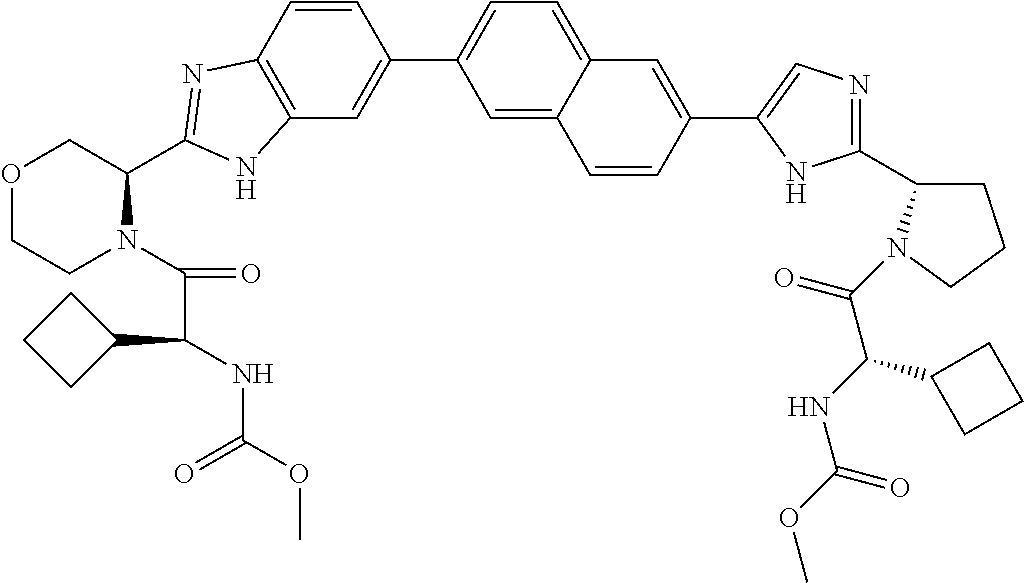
C12=C(C=CC(C3=CC=C4C(=C3)C=CC(C3=CN=C(C5CCCN5C(C(C5CCC5)NC(=O)OC)=O)N3)=C4)=C1)N=C(C1COCCN1C(=O)C(C1CCC1)NC(OC)=O)N2
